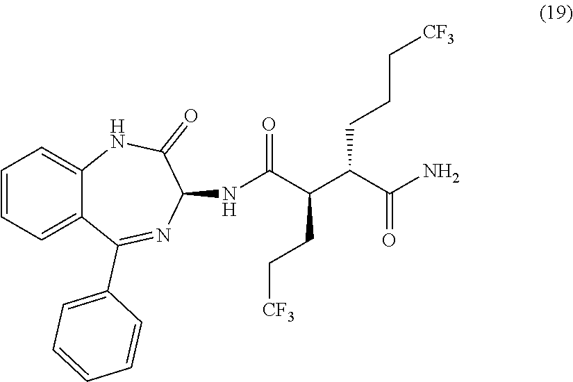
C(C(C(C(N)=O)CCC[CF3])CC[CF3])(=O)NC1N=C(C2=CC=CC=C2)C2=CC=CC=C2NC1=O
